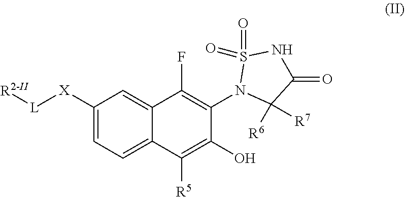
C1([X][L][R2-II])=CC=C2C(=C1)C(F)=C(N1C([R6])([R7])C(=O)NS1(=O)=O)C(O)=C2[R5]
